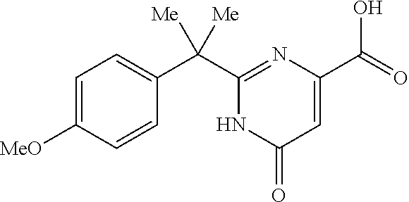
C1=C([MeO])C=CC(C(C2=NC(C(=O)O)=CC(=O)N2)([Me])[Me])=C1
